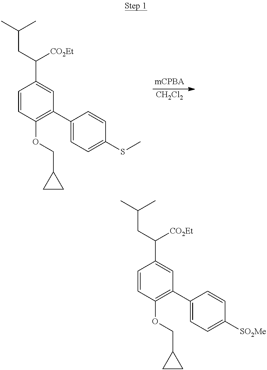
[CH2Cl2].C1=CC(OCC2CC2)=C(C2=CC=C(SC)C=C2)C=C1C(CC(C)C)[CO2Et].C1=CC(OCC2CC2)=C(C2=CC=C([SO2Me])C=C2)C=C1C(CC(C)C)[CO2Et]
